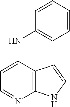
C12=C(C(NC3=CC=CC=C3)=CC=N1)C=CN2
